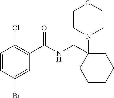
C1=CC(Br)=CC(C(NCC2(N3CCOCC3)CCCCC2)=O)=C1Cl
